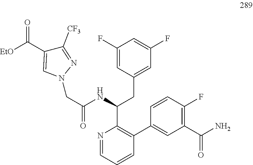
C1(F)=CC(CC(C2=C(C3=CC(C(N)=O)=C(F)C=C3)C=CC=N2)NC(CN2N=C([CF3])C(C([EtO])=O)=C2)=O)=CC(F)=C1
